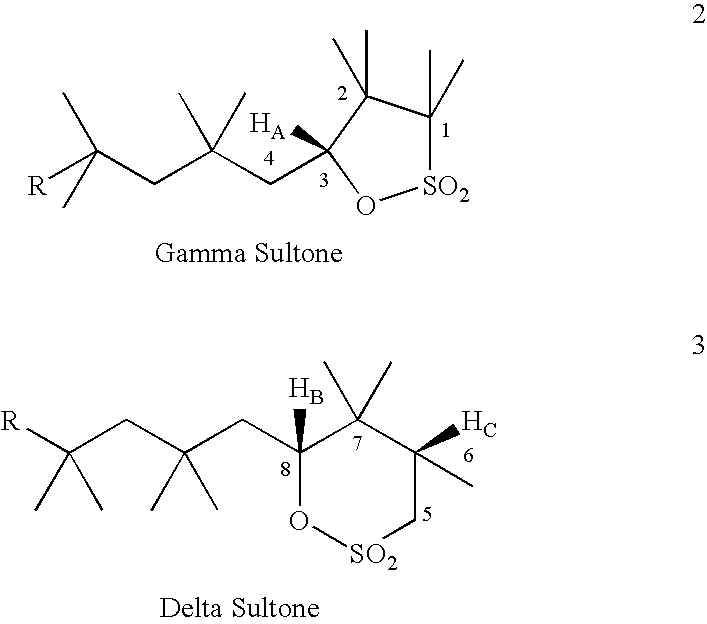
[R]C(CC(CC1([HA])C(C)(C)C(C)(C)[SO2]O1)(C)C)(C)C.[R]C(CC(CC1(B)O[SO2]CC(C)(C)C1(C)C)(C)C)(C)C
